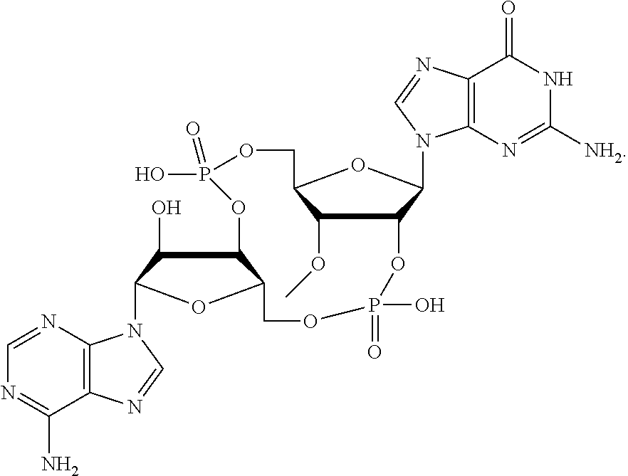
N1C([NH2])=NC2=C(C1=O)N=CN2C1C2C(OC)C(O1)COP(O)(=O)OC1C(O)C(N3C4=C(C(N)=NC=N4)N=C3)OC1COP(=O)(O)O2
